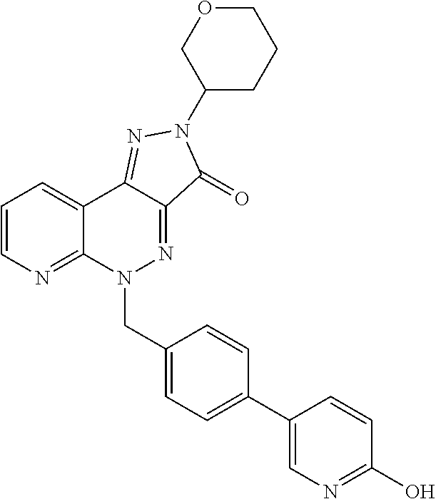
C1(N2C(=O)C3=NN(CC4=CC=C(C5=CN=C(O)C=C5)C=C4)C4=NC=CC=C4C3=N2)CCCOC1
